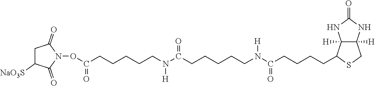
C12([H])C([H])(C(CCCCC(=O)N([H])CCCCCC(N(CCCCCC(ON3C(=O)CC([NaO3S])C3=O)=O)[H])=O)SC1)NC(=O)N2
